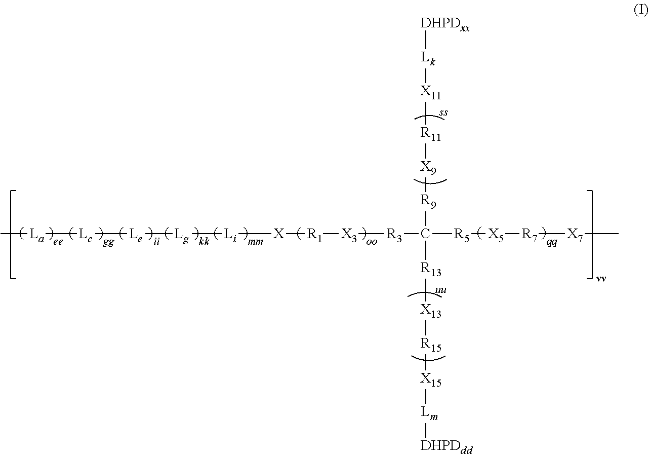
C[La][Lc][Le][Lg][Li][X][R1][X3][R3]C([R5][X5][R7][X7]C)([R9][X9][R11][X11][Lk][DHPDxx])[R13][X13][R15][X15][Lm][DHPDdd]
